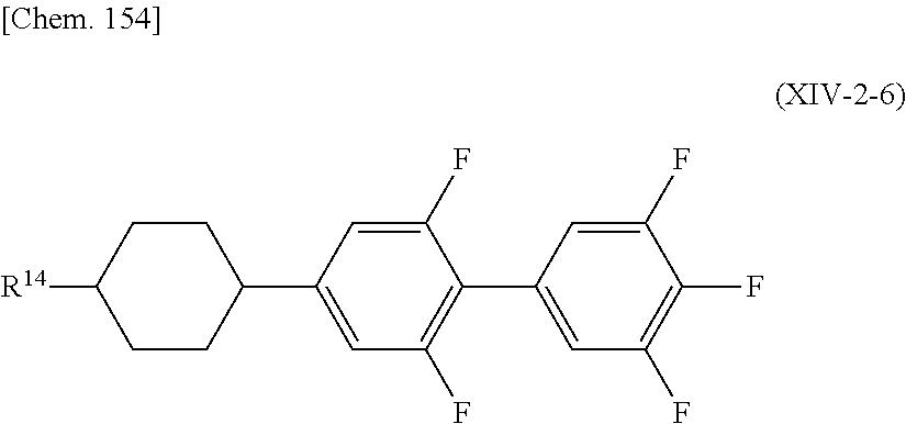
C1CC([R14])CCC1C1=CC(F)=C(C2=CC(F)=C(F)C(F)=C2)C(F)=C1
